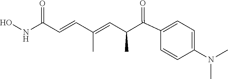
N(C)(C1=CC=C(C(C(C=C(C=CC(NO)=O)C)C)=O)C=C1)C
